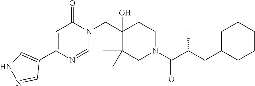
C1(C2=CC(=O)N(CC3(O)C(C)(C)CN(C(C(CC4CCCCC4)C)=O)CC3)C=N2)=CNN=C1
